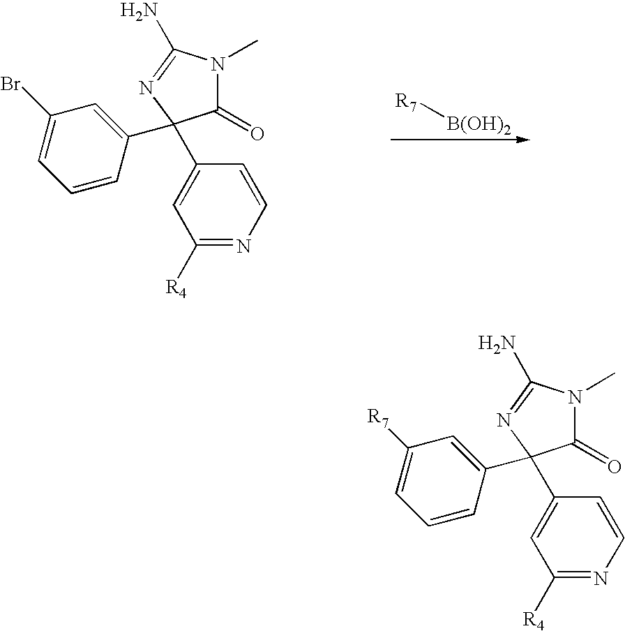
C1(=O)N(C)C(N)=NC1(C1=CC([R4])=NC=C1)C1=CC([R7])=CC=C1.C1(=O)N(C)C(N)=NC1(C1=CC([R4])=NC=C1)C1=CC(Br)=CC=C1.[R7][B(OH)2]
